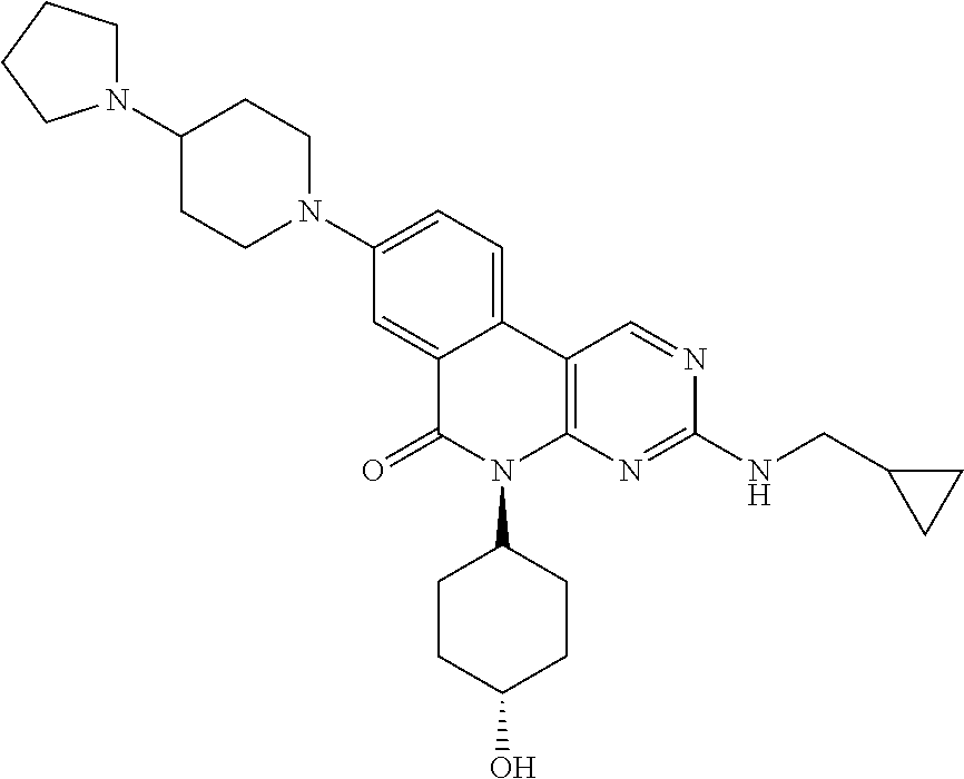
C1(N2CCC(N3CCCC3)CC2)=CC=C2C(=C1)C(=O)N(C1CCC(O)CC1)C1=C2C=NC(NCC2CC2)=N1
